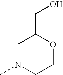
C1N(C)CCOC1CO
